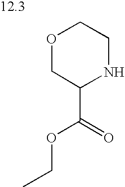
O1CC(C(OCC)=O)NCC1
